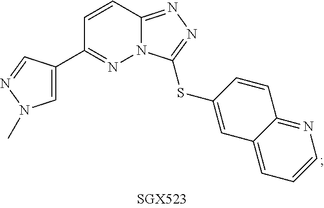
C1=CC2=NN=C(SC3=CC4=CC=CN=C4C=C3)N2N=C1C1=CN(C)N=C1
